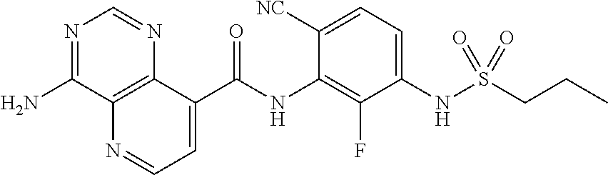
N(C1=C(F)C(NS(=O)(=O)CCC)=CC=C1[NC])C(=O)C1=CC=NC2=C1N=CN=C2N
